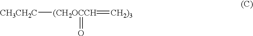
[CH3CH2C][(CH2OCCH](=[CH2)3])=O
